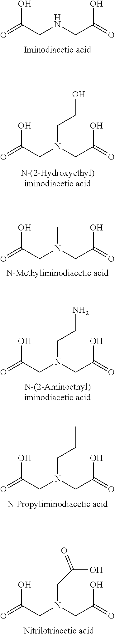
O=C(CNCC(=O)O)O.O=C(CN(CC(=O)O)CCO)O.O=C(CN(CC(=O)O)C)O.O=C(CN(CC(=O)O)CCN)O.O=C(CN(CC(=O)O)CCC)O.O=C(CN(CC(=O)O)CC(O)=O)O
